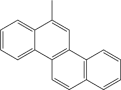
C12=CC=CC=C1C(C)=CC1=C2C=CC2=C1C=CC=C2
